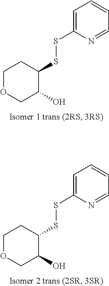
O1CCC(SSC2=CC=CC=N2)C(O)C1.O1CCC(SSC2=CC=CC=N2)C(O)C1
